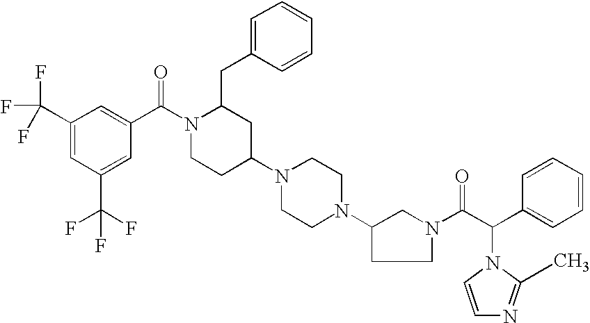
C1(C(F)(F)F)=CC(C(F)(F)F)=CC(C(N2CCC(N3CCN(C4CCN(C(C(C5=CC=CC=C5)N5C(C)=NC=C5)=O)C4)CC3)CC2CC2=CC=CC=C2)=O)=C1
